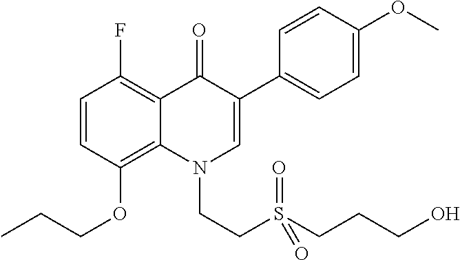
C1=CC(OCCC)=C2C(=C1F)C(=O)C(C1=CC=C(OC)C=C1)=CN2CCS(CCCO)(=O)=O
